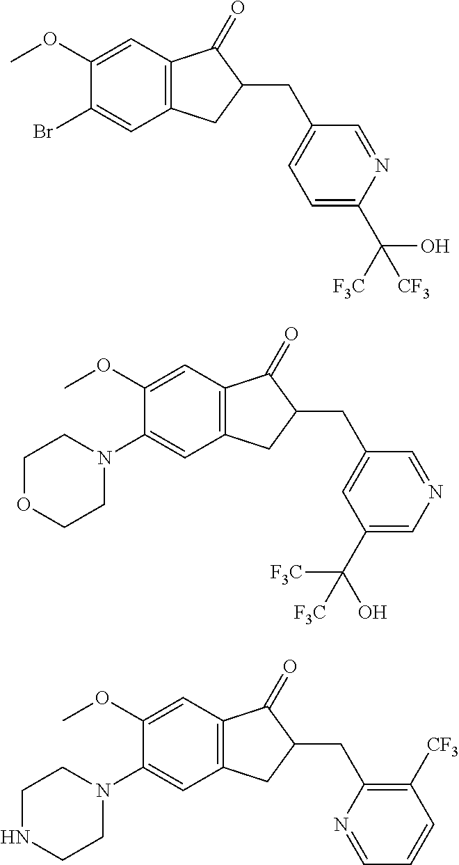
C1(OC)=CC2=C(C=C1Br)CC(CC1=CC=C(C([F3C])(O)[CF3])N=C1)C2=O.C1(OC)=CC2=C(C=C1N1CCOCC1)CC(CC1=CC(C(O)([F3C])[F3C])=CN=C1)C2=O.C1(OC)=CC2=C(C=C1N1CCNCC1)CC(CC1=C([CF3])C=CC=N1)C2=O
